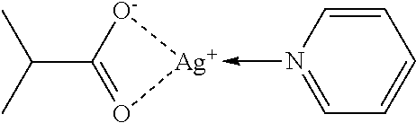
C(C1=O[Ag](-N2=CC=CC=C2)[O-]1)(C)C
